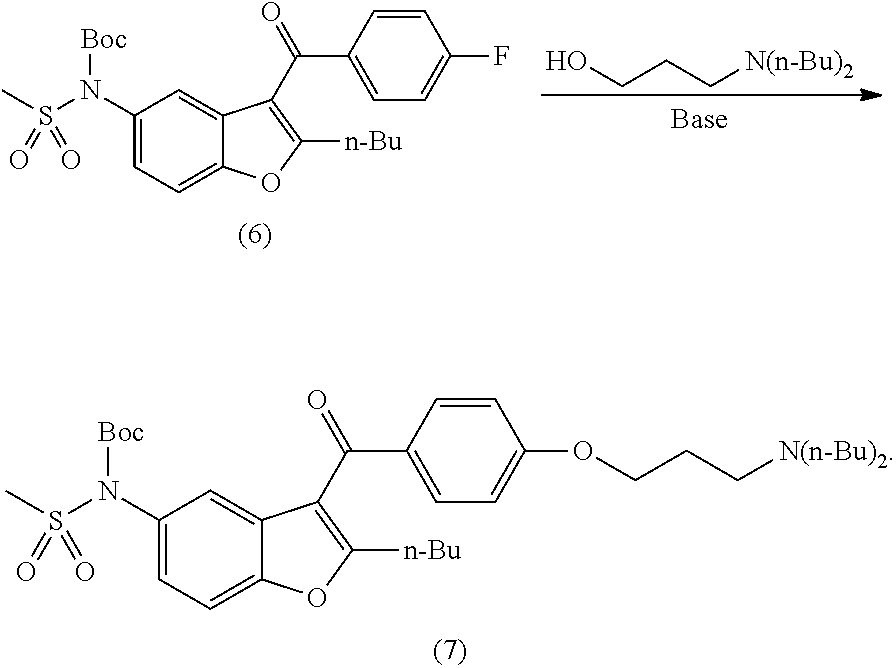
C1(N(S(C)(=O)=O)[Boc])=CC=C2C(=C1)C(C(C1=CC=C(F)C=C1)=O)=C([n-Bu])O2.C(CC[N(n-Bu)2])O.C1(N(S(C)(=O)=O)[Boc])=CC=C2C(=C1)C(C(C1=CC=C(OCCC[N(n-Bu)2])C=C1)=O)=C([n-Bu])O2
